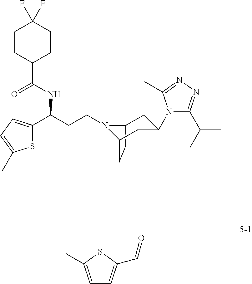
N1(CCC(C2=CC=C(C)S2)NC(C2CCC(F)(F)CC2)=O)C2CC(N3C(C(C)C)=NN=C3C)CC1CC2.C1=C(C=O)SC(C)=C1
